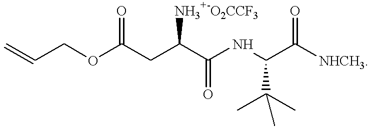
O(C(CC(C(NC(C([NHCH3])=O)C(C)(C)C)=O)[NH3+-O2CCF3])=O)CC=C
